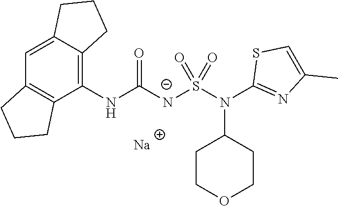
C12=CC3=C(C(NC([N-]S(N(C4=NC(C)=CS4)C4CCOCC4)(=O)=O)=O)=C1CCC2)CCC3.[Na]
